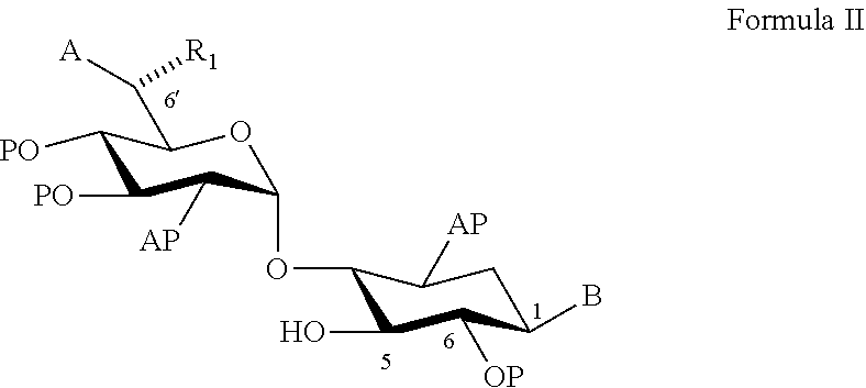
C1([PO])C([PO])C([AP])C(OC2C(O)C([OP])C(B)CC2[AP])OC1C([R1])[A]
